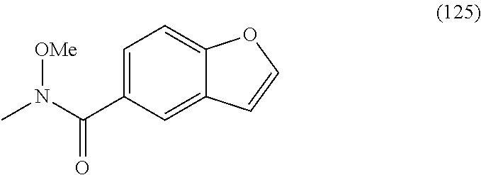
C1=C(C(N(C)[OMe])=O)C=C2C(=C1)OC=C2
